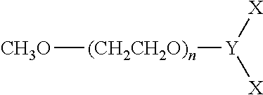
[CH3O][(CH2CH2O)n][Y]([X])[X]
